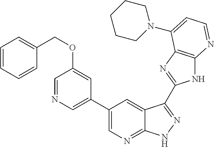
C1(C2=CN=CC(OCC3=CC=CC=C3)=C2)=CN=C2C(=C1)C(C1=NC3=C(N1)N=CC=C3N1CCCCC1)=NN2
